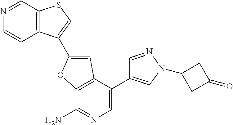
C12=C(C=NC=C1)SC=C2C1=CC2=C(C(N)=NC=C2C2=CN(C3CC(=O)C3)N=C2)O1
